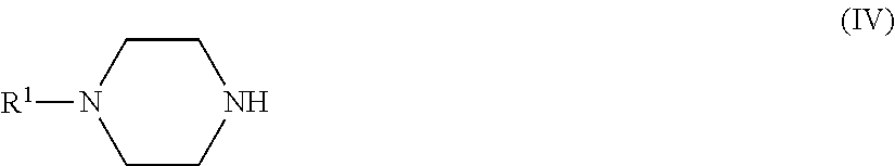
C1CNCCN1[R1]
